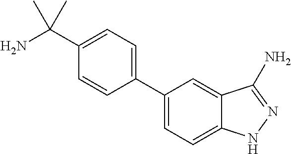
C1=C(C(N)(C)C)C=CC(C2=CC=C3C(=C2)C(N)=NN3)=C1
